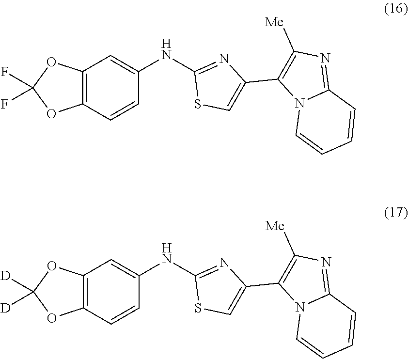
C1=CN2C(=NC([Me])=C2C2=CSC(NC3=CC4=C(OC(F)(F)O4)C=C3)=N2)C=C1.C1=CN2C(=NC([Me])=C2C2=CSC(NC3=CC4=C(OC([D])([D])O4)C=C3)=N2)C=C1
